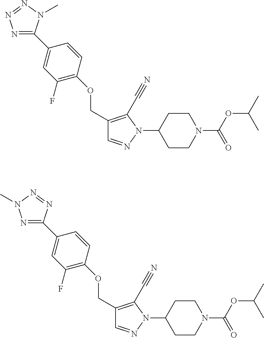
C1CN(C(OC(C)C)=O)CCC1N1N=CC(COC2=C(F)C=C(C3=NN=NN3C)C=C2)=C1C#N.C1CN(C(OC(C)C)=O)CCC1N1N=CC(COC2=C(F)C=C(C3=NN(C)N=N3)C=C2)=C1C#N
